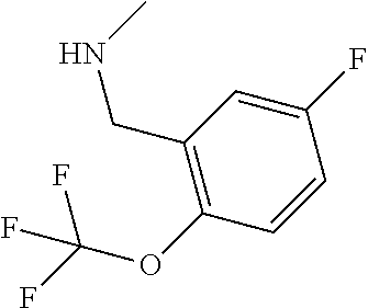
C1(F)=CC(CNC)=C(OC(F)(F)F)C=C1
